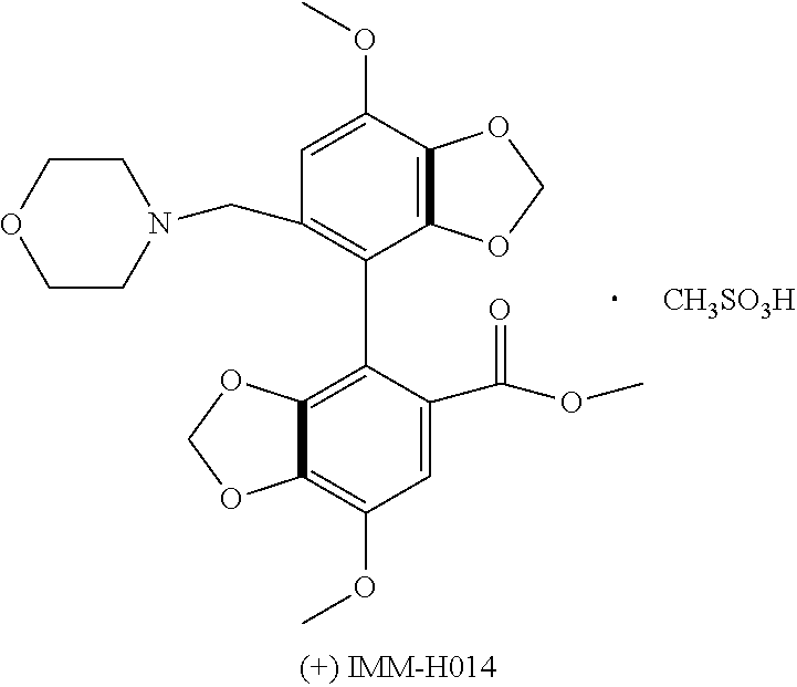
[CH3SO3H].C12=C(C(C3=C4C(=C(OC)C=C3C(OC)=O)OCO4)=C(CN3CCOCC3)C=C1OC)OCO2
